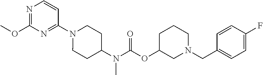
N1=C(OC)N=C(N2CCC(N(C(OC3CN(CC4=CC=C(F)C=C4)CCC3)=O)C)CC2)C=C1
